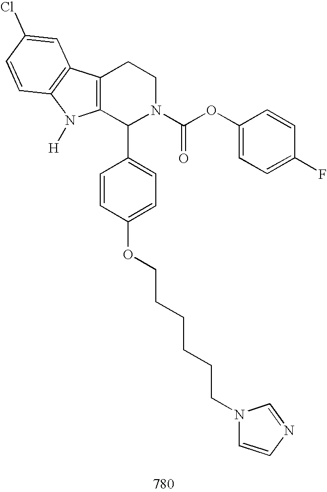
C12=C(C(C3=CC=C(OCCCCCCN4C=CN=C4)C=C3)N(C(OC3=CC=C(F)C=C3)=O)CC1)N([H])C1=C2C=C(Cl)C=C1
